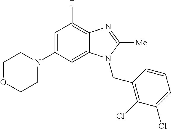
C1=C(N2CCOCC2)C=C2C(=C1F)N=C([Me])N2CC1=C(Cl)C(Cl)=CC=C1
